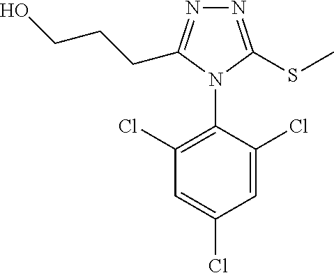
N1=C(SC)N(C2=C(Cl)C=C(Cl)C=C2Cl)C(CCCO)=N1
